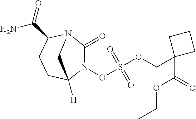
N1(OS(OCC2(C(=O)OCC)CCC2)(=O)=O)C(=O)N2C(C(=O)N)CCC1([H])C2
